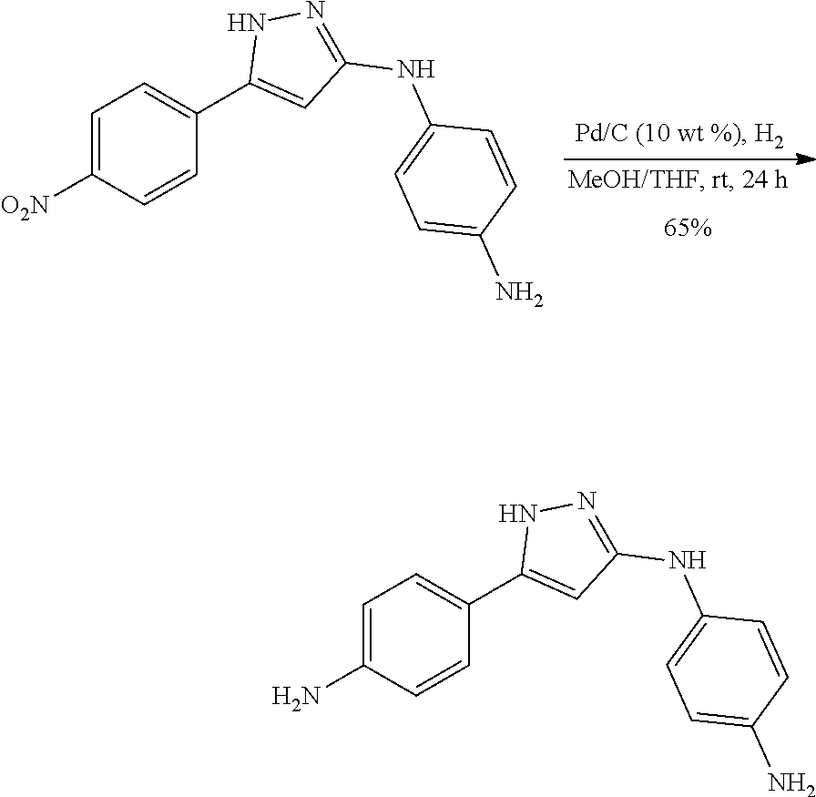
C1=C([O2N])C=CC(C2=CC(NC3=CC=C(N)C=C3)=NN2)=C1.C1=C(N)C=CC(C2=CC(NC3=CC=C(N)C=C3)=NN2)=C1
